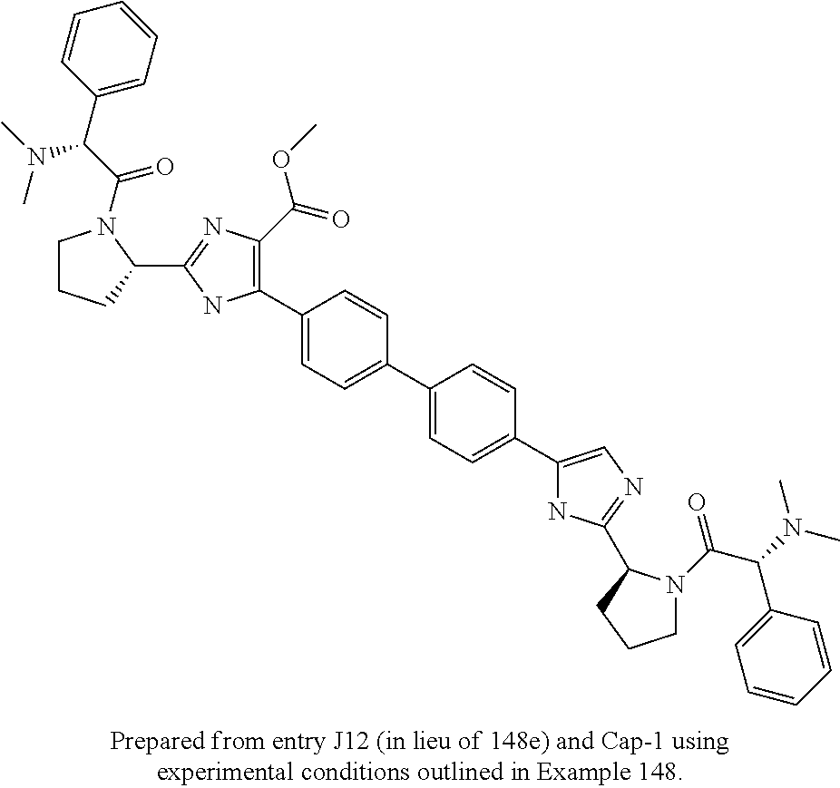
C1(C2=C(C(=O)OC)N=C(C3N(C(C(C4=CC=CC=C4)N(C)C)=O)CCC3)N2)=CC=C(C2=CC=C(C3=CN=C(C4N(C(C(C5=CC=CC=C5)N(C)C)=O)CCC4)N3)C=C2)C=C1
